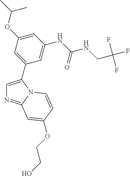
C1=C(C2=CC(OC(C)C)=CC(NC(NCC(F)(F)F)=O)=C2)N2C(=N1)C=C(OCCO)C=C2
